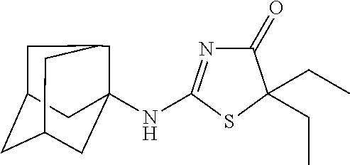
C1(=O)N=C(NC23CC4CC(CC(C2)C4)C3)SC1(CC)CC
